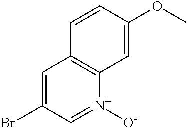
C1=C(Br)C=[N+]([O-])C2=C1C=CC(OC)=C2
